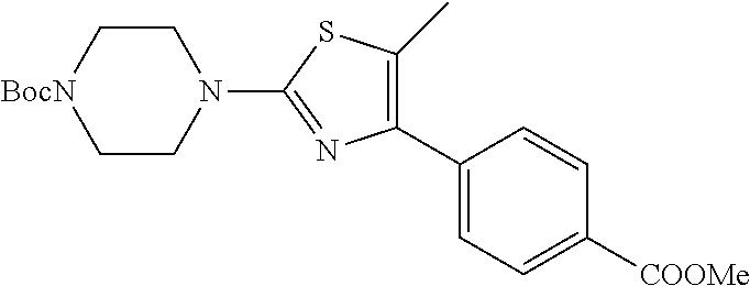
C1(C2=CC=C([COOMe])C=C2)=C(C)SC(N2CC[BocN]CC2)=N1
